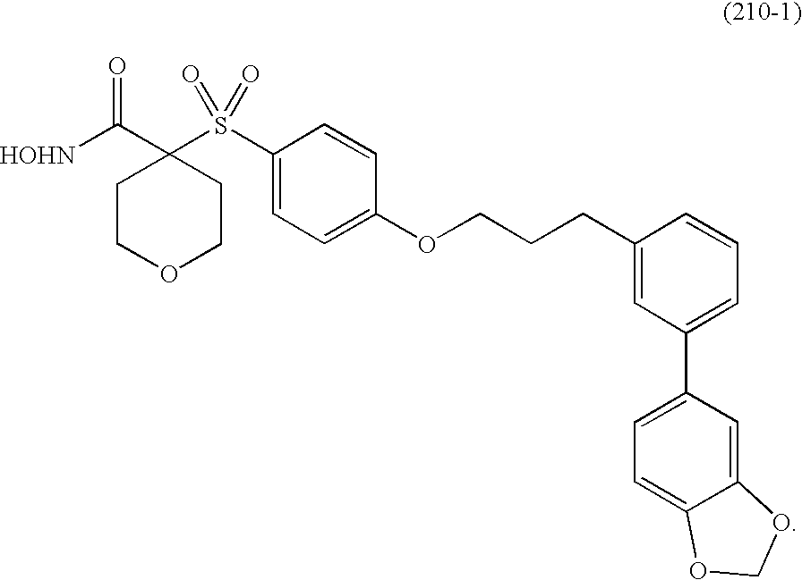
[HOHN]C(C1(S(C2=CC=C(OCCCC3=CC(C4=CC=C5C(=C4)OCO5)=CC=C3)C=C2)(=O)=O)CCOCC1)=O
